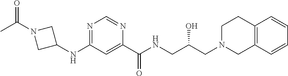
C1(C(NCC(CN2CC3=C(CC2)C=CC=C3)O)=O)=CC(NC2CN(C(C)=O)C2)=NC=N1
